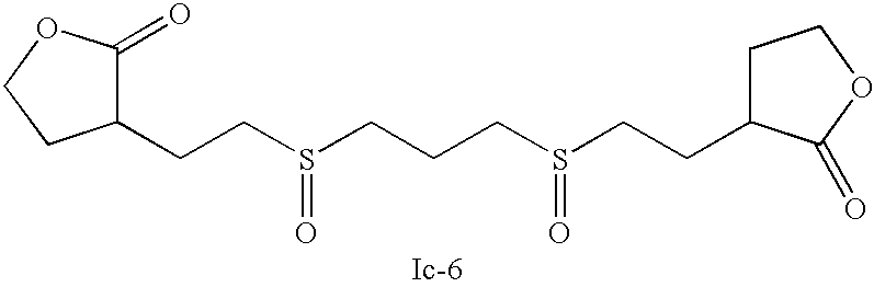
C(CS(=O)CCCS(=O)CCC1CCOC1=O)C1C(=O)OCC1
